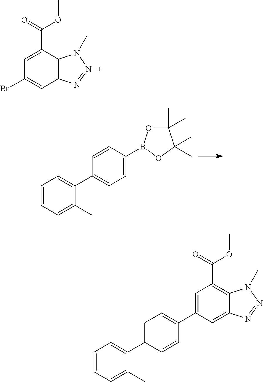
C1=CC(B2OC(C)(C)C(C)(C)O2)=CC=C1C1=CC=CC=C1C.C1=C(C(=O)OC)C2=C(C=C1Br)N=NN2C.C1=C(C2=CC=C(C3=CC=CC=C3C)C=C2)C=C2C(=C1C(OC)=O)N(C)N=N2
